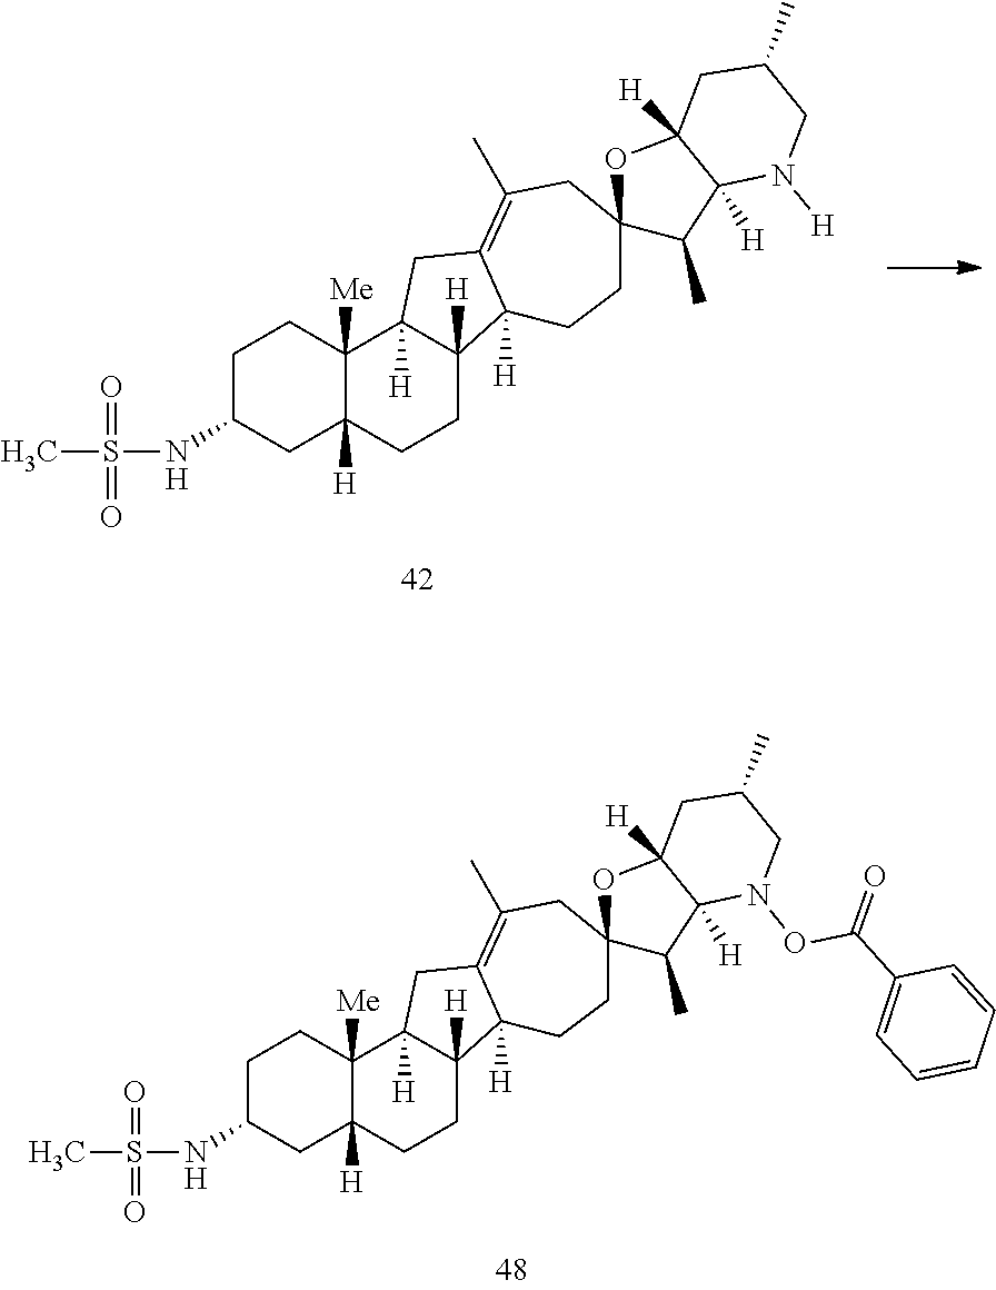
C1C(NS(=O)(=O)C)CC2([H])C([Me])(C1)C1([H])C([H])(CC2)C2([H])C(=C(C)CC3(CC2)C(C)C2([H])C([H])(O3)CC(C)CN2[H])C1.C1C(NS(=O)(=O)C)CC2([H])C([Me])(C1)C1([H])C([H])(CC2)C2([H])C(=C(C)CC3(CC2)C(C)C2([H])C([H])(O3)CC(C)CN2OC(=O)C2=CC=CC=C2)C1
